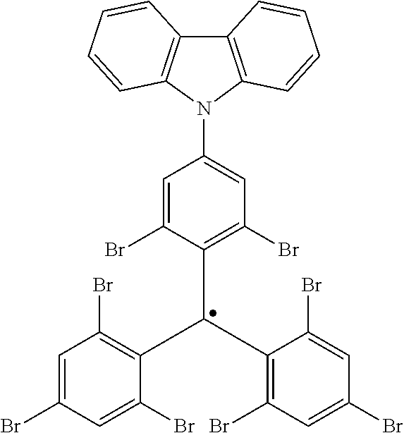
C1(N2C3=C(C4=C2C=CC=C4)C=CC=C3)=CC(Br)=C(C(C2=C(Br)C=C(Br)C=C2Br)C2=C(Br)C=C(Br)C=C2Br)C(Br)=C1
